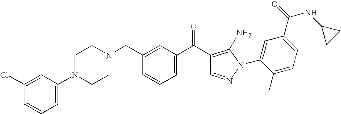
N1(C2=CC=CC(Cl)=C2)CCN(CC2=CC(C(C3=C(N)N(C4=CC(C(NC5CC5)=O)=CC=C4C)N=C3)=O)=CC=C2)CC1
